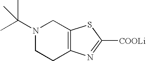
N1(C(C)(C)C)CCC2=C(C1)SC([COOLi])=N2
